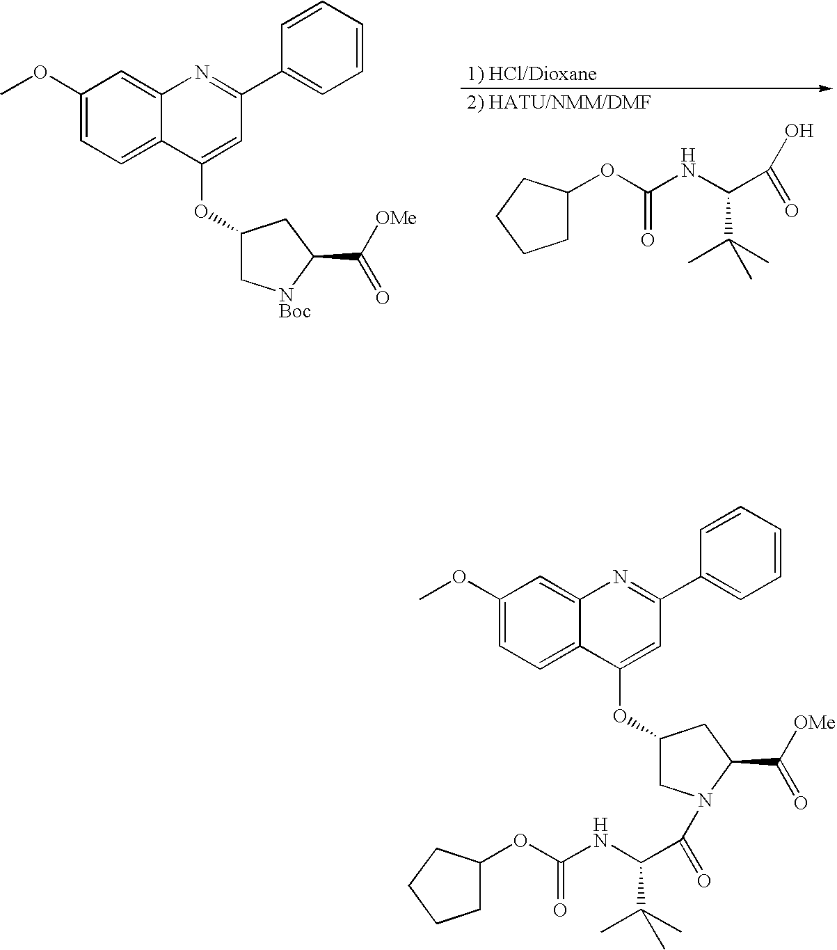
C1C(OC(NC(C(C)(C)C)C(O)=O)=O)CCC1.C1(OC)=CC=C2C(=C1)N=C(C1=CC=CC=C1)C=C2OC1C[NBoc]C(C([OMe])=O)C1.C1C(OC(NC(C(C)(C)C)C(=O)N2CC(OC3=CC(C4=CC=CC=C4)=NC4=CC(OC)=CC=C43)CC2C([OMe])=O)=O)CCC1
